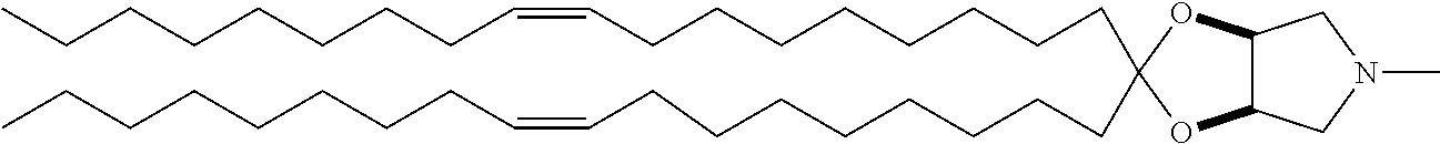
C(CCCCC=CCCCCCCCC)CCCC1(CCCCCCCCC=CCCCCCCCC)OC2C(O1)CN(C)C2
